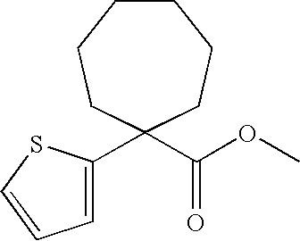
C1=CC=C(C2(C(OC)=O)CCCCCC2)S1
